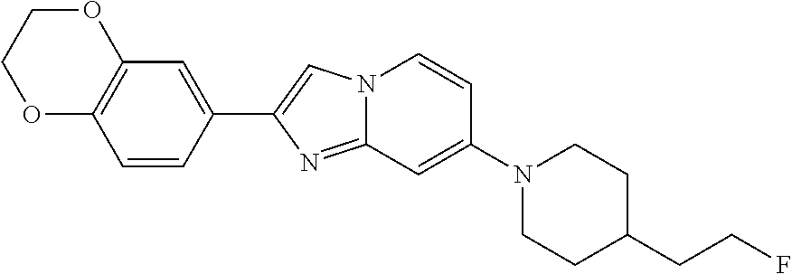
C1=CC(C2=CN3C(=N2)C=C(N2CCC(CCF)CC2)C=C3)=CC2=C1OCCO2
